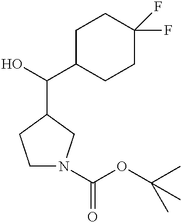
C1N(C(OC(C)(C)C)=O)CC(C(O)C2CCC(F)(F)CC2)C1
